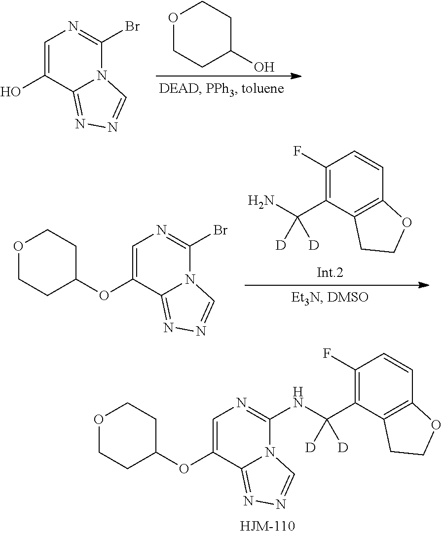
C1=C(OC2CCOCC2)C2=NN=CN2C(NC(C2=C(F)C=CC3=C2CCO3)([D])[D])=N1.O1CCC(O)CC1.C1=C(O)C2=NN=CN2C(Br)=N1.C1=C(OC2CCOCC2)C2=NN=CN2C(Br)=N1.C1(F)=C(C(N)([D])[D])C2=C(C=C1)OCC2
